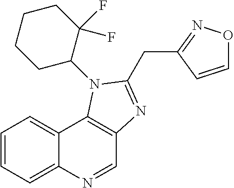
C1=NC2=CC=CC=C2C2=C1N=C(CC1=NOC=C1)N2C1C(F)(F)CCCC1
